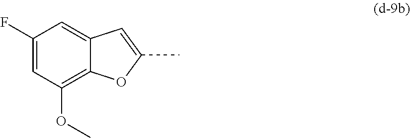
C1(F)=CC(OC)=C2C(=C1)C=C(C)O2
